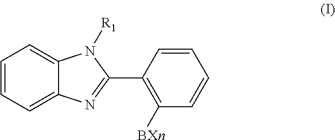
C1(C2=NC3=CC=CC=C3N2[R1])=C([BXn])C=CC=C1
